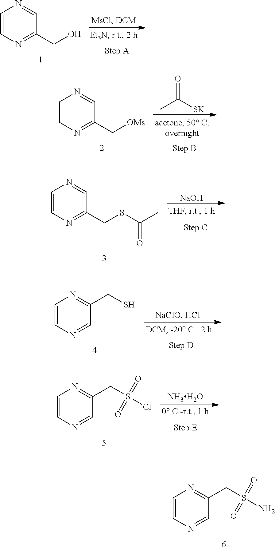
C1=CN=CC(CS(N)(=O)=O)=N1.C1=CN=C(CO)C=N1.C1=CN=C(C[OMs])C=N1.O=C([SK])C.C1=CN=C(CSC(C)=O)C=N1.[NaOH].C1=CN=CC(CS)=N1.C1=CN=CC(CS(Cl)(=O)=O)=N1.[NH3H2O]
